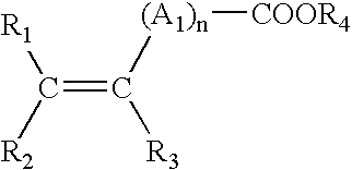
C(=C([(A1)n][COOR4])[R3])([R1])[R2]
